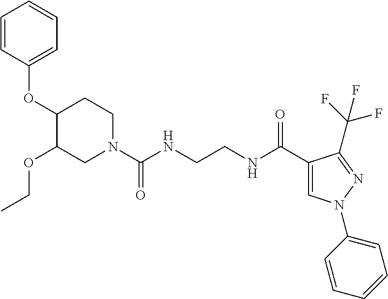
C1(OC2=CC=CC=C2)C(OCC)CN(C(NCCNC(C2=CN(C3=CC=CC=C3)N=C2C(F)(F)F)=O)=O)CC1
